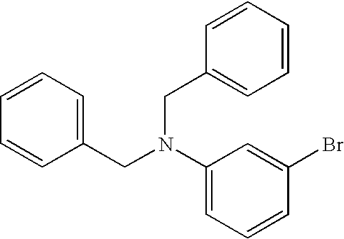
C1(CN(C2=CC=CC(Br)=C2)CC2=CC=CC=C2)=CC=CC=C1
